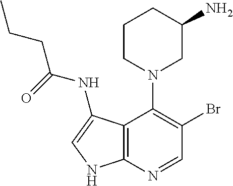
C12=C(N=CC(Br)=C1N1CC(N)CCC1)NC=C2NC(=O)CCC
